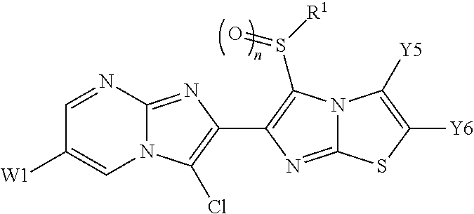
C1=NC2=NC(C3=C(S([R1])=O)N4C(=N3)SC([Y6])=C4[Y5])=C(Cl)N2C=C1[W1]
